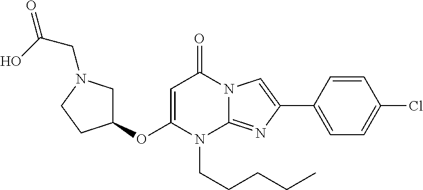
C1C(OC2=CC(=O)N3C(=NC(C4=CC=C(Cl)C=C4)=C3)N2CCCCC)CCN1CC(=O)O
